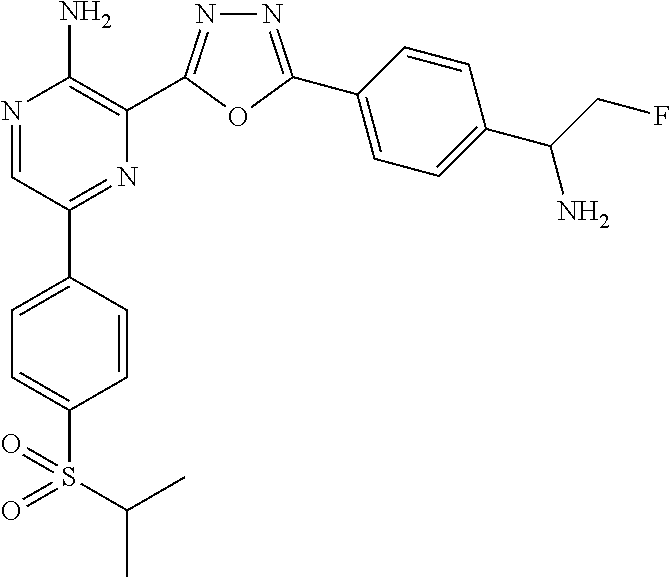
N1=C(C2=CC=C(C(N)CF)C=C2)OC(C2=C(N)N=CC(C3=CC=C(S(=O)(=O)C(C)C)C=C3)=N2)=N1
